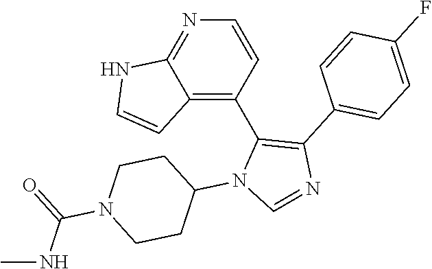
C1=CC(C2=C(C3=CC=C(F)C=C3)N=CN2C2CCN(C(=O)NC)CC2)=C2C(=N1)NC=C2
